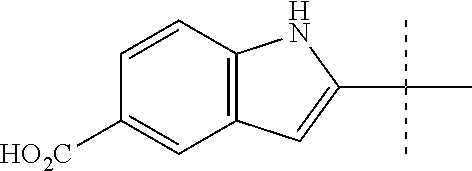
C1=CC2=C(C=C1[HO2C])C=C(C(C)(C)C)N2
